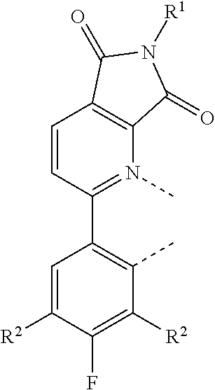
C1(C2=C(C)C([R2])=C(F)C([R2])=C2)=N(C)C2=C(C=C1)C(=O)N([R1])C2=O
